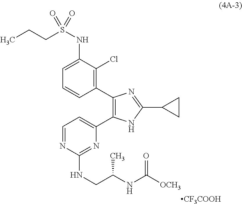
C1=C(NS(CCC)(=O)=O)C(Cl)=C(C2=C(C3=CC=NC(NCC(NC([OCH3])=O)C)=N3)NC(C3CC3)=N2)C=C1.[CF3COOH]
